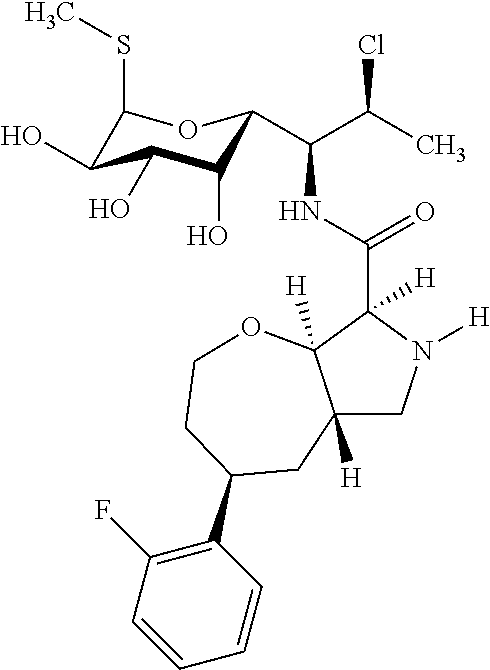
C12([H])CN([H])C(C(NC(C(C)Cl)C3C(O)C(O)C(O)C(SC)O3)=O)([H])C1([H])OCCC(C1=C(F)C=CC=C1)C2
